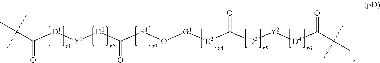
C([D1][Y1][D2]C([E1]O[G1][E2]C([D3][Y2][D4]C(C(C)(C)C)=O)=O)=O)(C(C)(C)C)=O
